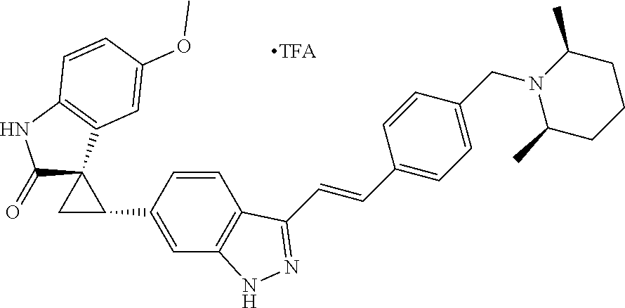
[TFA].C1(=O)C2(C3=C(N1)C=CC(OC)=C3)CC2C1=CC2=C(C=C1)C(C=CC1=CC=C(CN3C(C)CCCC3C)C=C1)=NN2
